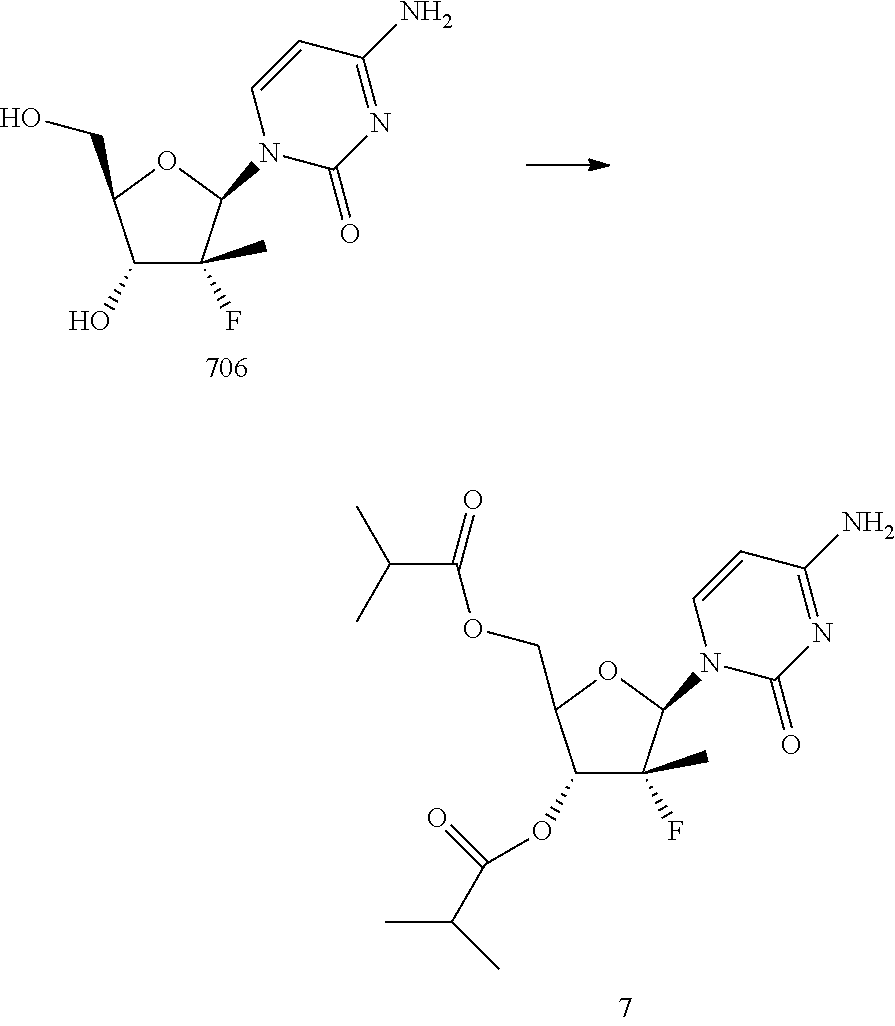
C1(OC(=O)C(C)C)C(F)(C)C(N2C(=O)N=C(N)C=C2)OC1COC(C(C)C)=O.C1(O)C(F)(C)C(N2C(=O)N=C(N)C=C2)OC1CO
